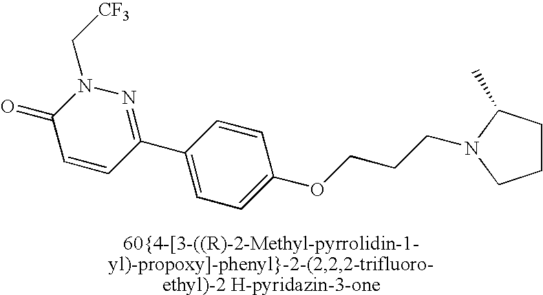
C1(=O)C=CC(C2=CC=C(OCCCN3C(C)CCC3)C=C2)=NN1C[CF3]
